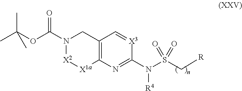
N1(C(OC(C)(C)C)=O)[X2][X1a]C2=C(C1)C=[X3]C(N(S(C[R])(=O)=O)[R4])=N2
